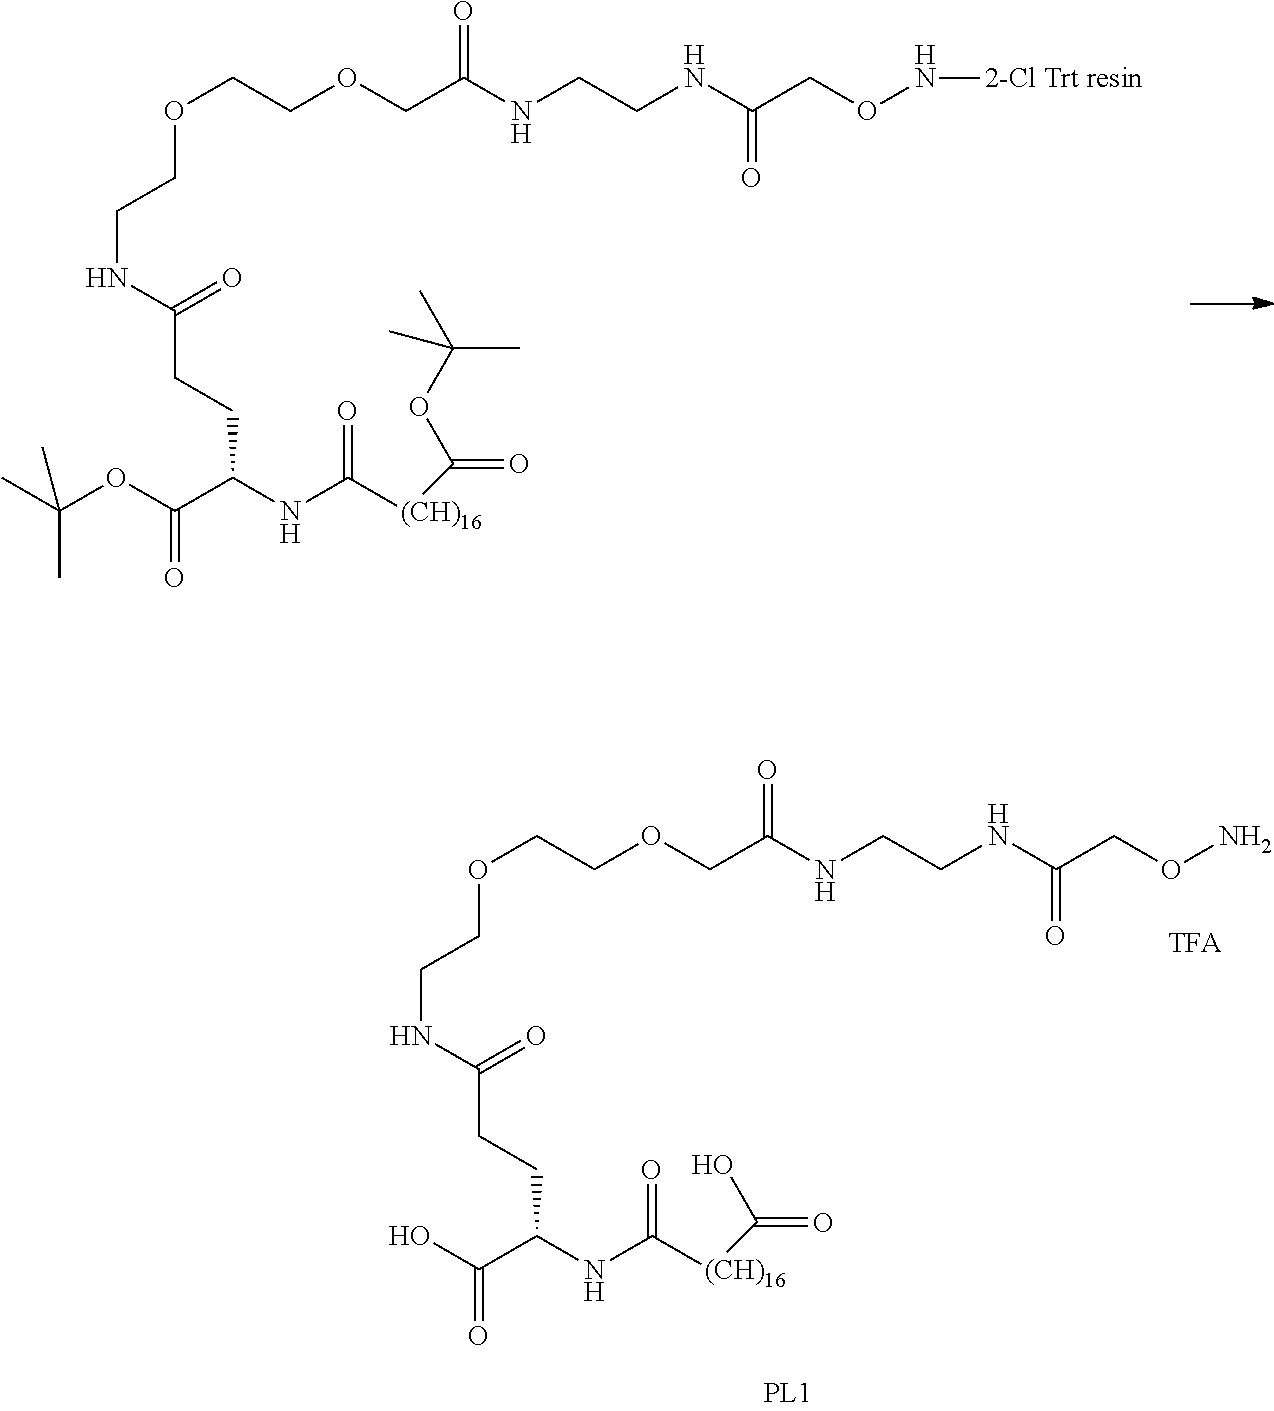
N(CCNC(CON[2-Cl Trt resin])=O)C(COCCOCCNC(=O)CCC(C(OC(C)(C)C)=O)NC(=O)[(CH)16]C(=O)OC(C)(C)C)=O.N(CCNC(CON)=O)C(COCCOCCNC(=O)CCC(C(O)=O)NC(=O)[(CH)16]C(=O)O)=O
